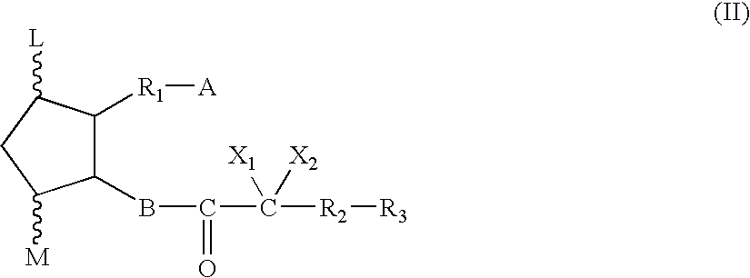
C1(BC(C([R2][R3])([X1])[X2])=O)C([R1][A])C([L])CC1[M]
